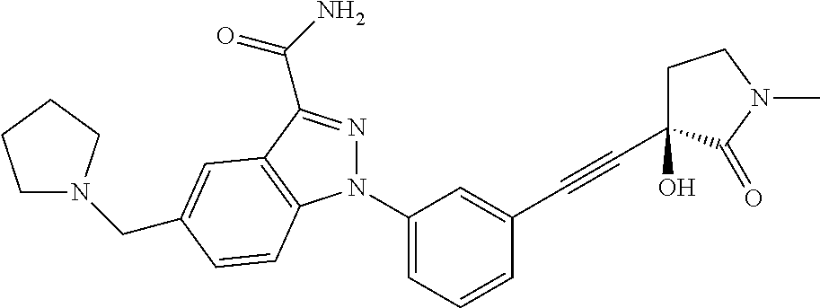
N1(C2=CC=CC(C#CC3(O)CCN(C)C3=O)=C2)N=C(C(=O)N)C2=C1C=CC(CN1CCCC1)=C2
